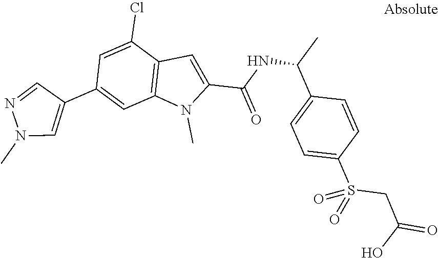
C1=C(S(CC(=O)O)(=O)=O)C=CC(C(C)NC(=O)C2=CC3=C(N2C)C=C(C2=CN(C)N=C2)C=C3Cl)=C1
